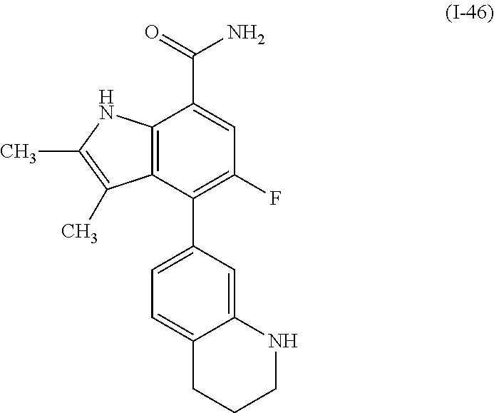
C12=C(C(C3=CC=C4C(=C3)NCCC4)=C(F)C=C1C(=O)N)C(C)=C(C)N2
